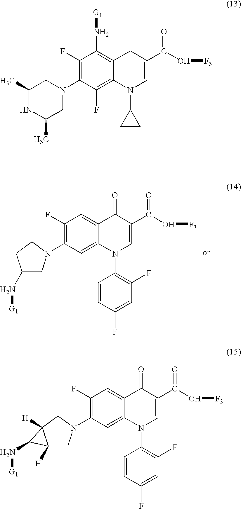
C1(N2CC(N[G1])CC2)=C(F)C=C2C(=C1)N(C1=C(F)C=C(F)C=C1)C=C(C(O[F3])=O)C2=O.C1(C)NC(C)CN(C2=C(F)C(N[G1])=C3C(=C2F)N(C2CC2)C=C(C(O[F3])=O)C3)C1.C1(N2CC3([H])C([H])(C2)C3N[G1])=C(F)C=C2C(=C1)N(C1=C(F)C=C(F)C=C1)C=C(C(O[F3])=O)C2=O
